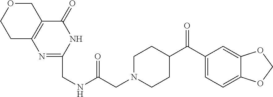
C1(C(C2CCN(CC(NCC3=NC4=C(C(=O)N3)COCC4)=O)CC2)=O)=CC=C2C(=C1)OCO2
